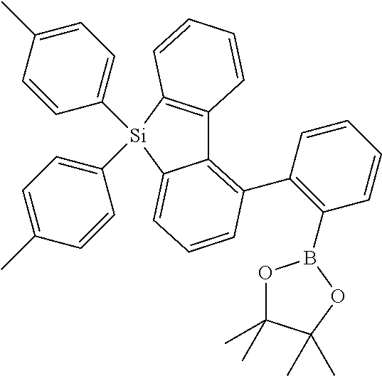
C12=C(C3=C(B4OC(C)(C)C(C)(C)O4)C=CC=C3)C=CC=C1[Si](C1=CC=C(C)C=C1)(C1=CC=C(C)C=C1)C1=C2C=CC=C1
